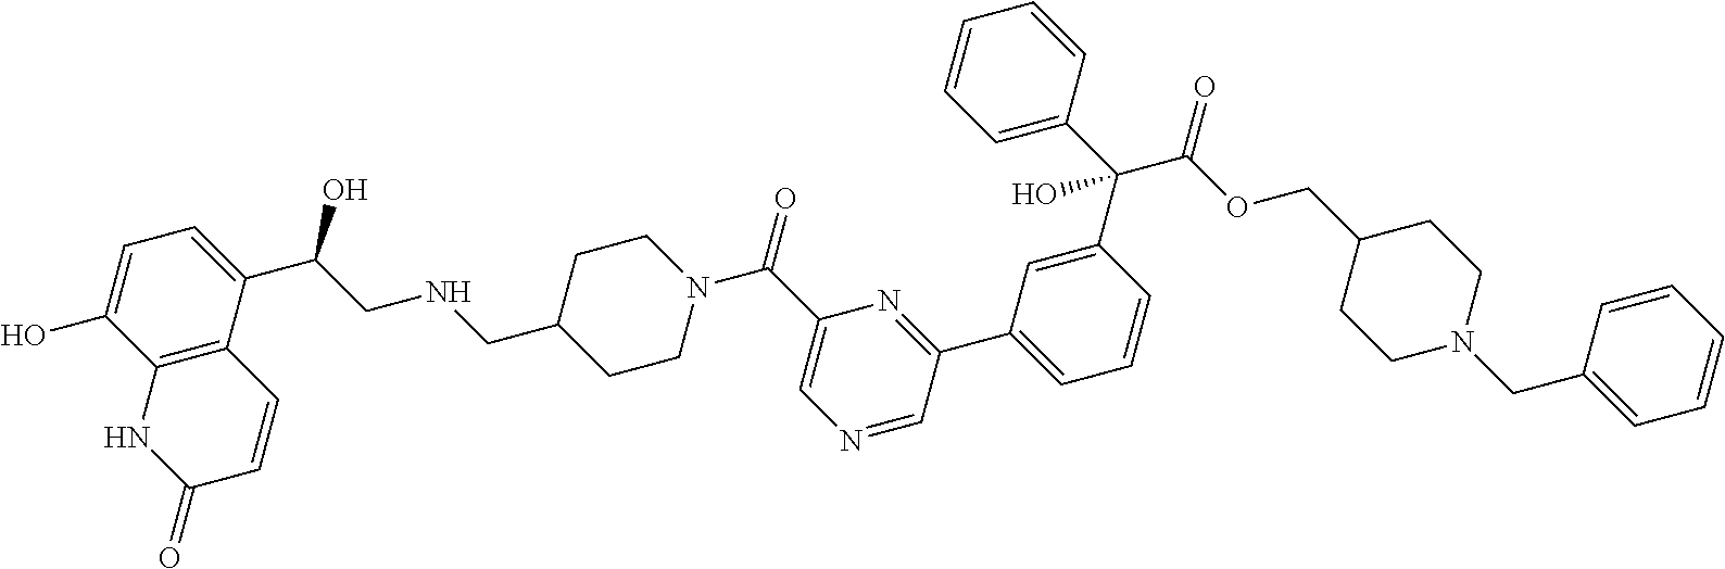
C12=C(C(C(CNCC3CCN(C(C4=CN=CC(C5=CC=CC(C(C6=CC=CC=C6)(C(OCC6CCN(CC7=CC=CC=C7)CC6)=O)O)=C5)=N4)=O)CC3)O)=CC=C1O)C=CC(=O)N2
